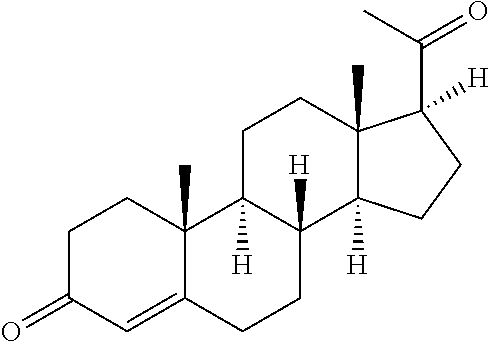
C1C(=O)C=C2C(C)(C1)C1([H])C([H])(CC2)C2([H])C(C)(CC1)C([H])(C(C)=O)CC2
